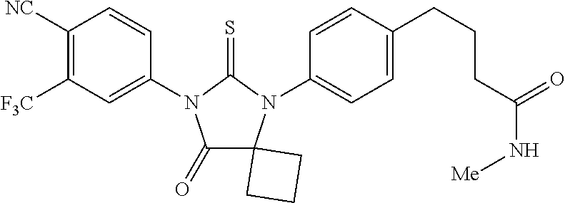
C1(=O)C2(N(C3=CC=C(CCCC(N[Me])=O)C=C3)C(=S)N1C1=CC([F3C])=C([NC])C=C1)CCC2
